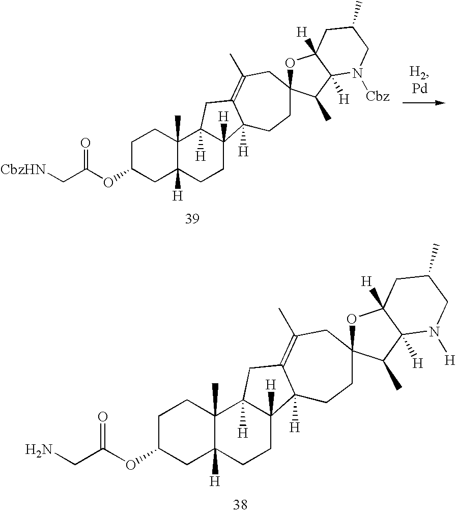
C1C(OC(CN)=O)CC2([H])C(C)(C1)C1([H])C([H])(CC2)C2([H])C(=C(C)CC3(CC2)OC2([H])C([H])(C3C)N([H])CC(C)C2)C1.C1C(OC(C[CbzHN])=O)CC2([H])C(C)(C1)C1([H])C([H])(CC2)C2([H])C(=C(C)CC3(CC2)OC2([H])C([H])(C3C)N([Cbz])CC(C)C2)C1
